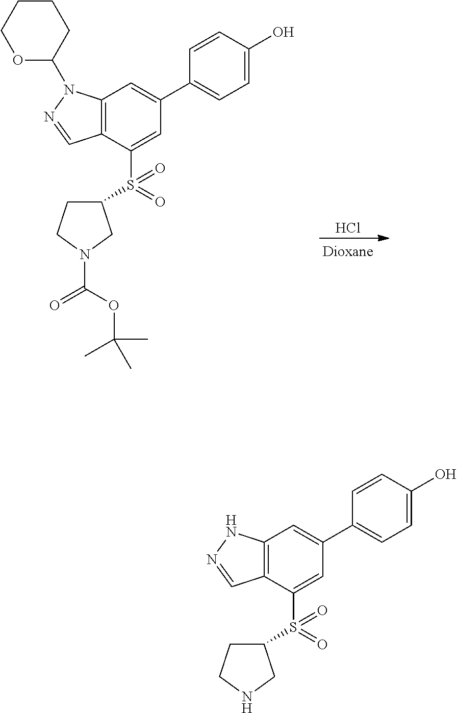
C12=C(C(S(C3CCN(C(OC(C)(C)C)=O)C3)(=O)=O)=CC(C3=CC=C(O)C=C3)=C1)C=NN2C1CCCCO1.Cl.C12=C(C(S(C3CCNC3)(=O)=O)=CC(C3=CC=C(O)C=C3)=C1)C=NN2
